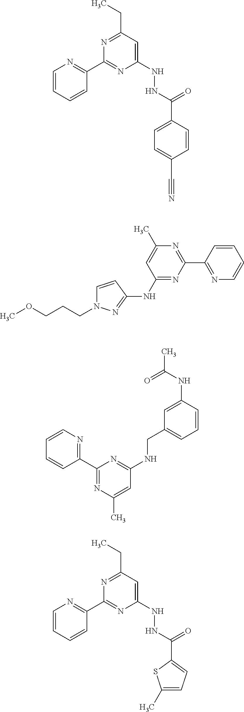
C1=CC=CC(C2=NC(NNC(C3=CC=C(C#N)C=C3)=O)=CC(CC)=N2)=N1.COCCCN1C=CC(NC2=NC(C3=NC=CC=C3)=NC(C)=C2)=N1.C1(C2=NC(C)=CC(NCC3=CC=CC(NC(C)=O)=C3)=N2)=NC=CC=C1.C1=CC=CC(C2=NC(NNC(C3=CC=C(C)S3)=O)=CC(CC)=N2)=N1
